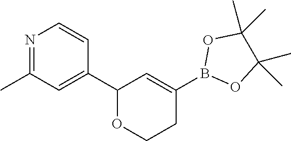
C1(C2C=C(B3OC(C)(C)C(C)(C)O3)CCO2)=CC(C)=NC=C1
